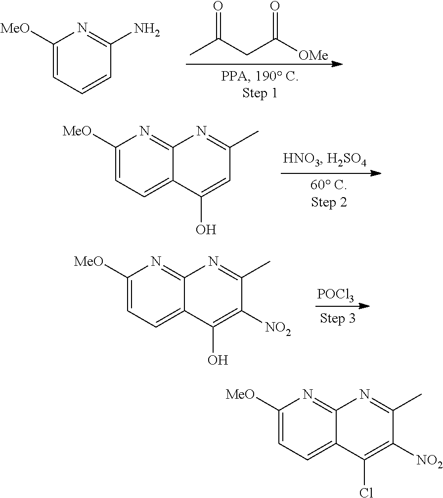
C1([MeO])=CC=CC(N)=N1.CC(CC([OMe])=O)=O.C1([MeO])=CC=C2C(=N1)N=C(C)C=C2O.C1([MeO])=CC=C2C(=N1)N=C(C)C([NO2])=C2O.[POCl3].C1([MeO])=CC=C2C(=N1)N=C(C)C([NO2])=C2Cl
